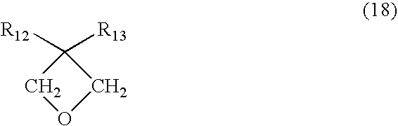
C1([R12])([R13])COC1
